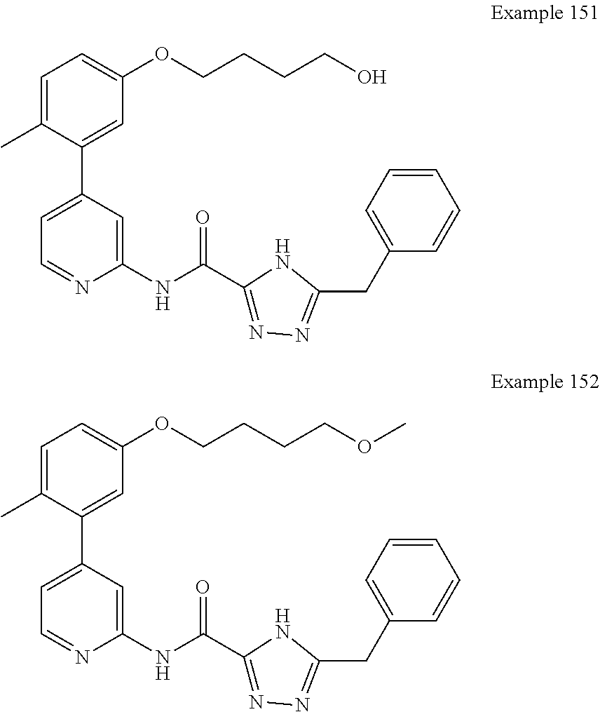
C1(C2=CC=NC(NC(C3=NN=C(CC4=CC=CC=C4)N3)=O)=C2)=CC(OCCCCO)=CC=C1C.C1(C2=CC=NC(NC(C3=NN=C(CC4=CC=CC=C4)N3)=O)=C2)=CC(OCCCCOC)=CC=C1C
